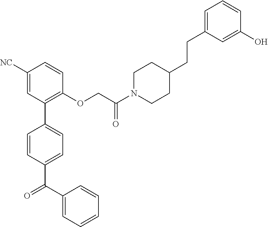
C1([NC])=CC(C2=CC=C(C(C3=CC=CC=C3)=O)C=C2)=C(OCC(N2CCC(CCC3=CC=CC(O)=C3)CC2)=O)C=C1
